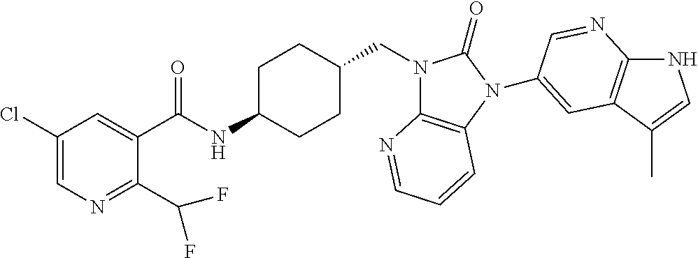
C1(Cl)=CN=C(C(F)F)C(C(NC2CCC(CN3C4=C(N(C5=CC6=C(NC=C6C)N=C5)C3=O)C=CC=N4)CC2)=O)=C1
